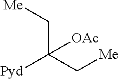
C(C(C[Me])([Pyd])[OAc])[Me]
